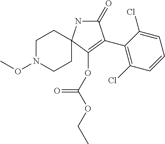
C1CN(OC)CCC12NC(=O)C(C1=C(Cl)C=CC=C1Cl)=C2OC(=O)OCC
